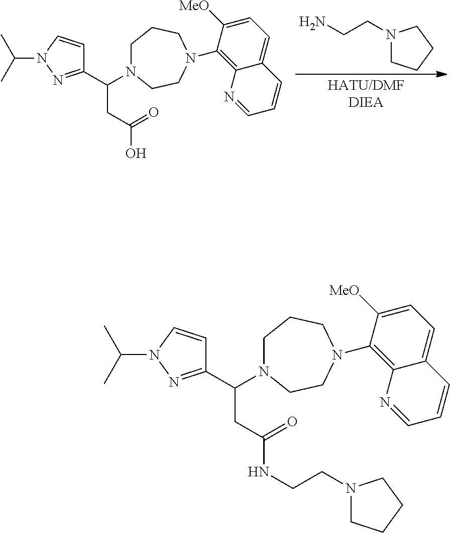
C1N(C(C2=NN(C(C)C)C=C2)CC(=O)O)CCN(C2=C3C(=CC=C2[MeO])C=CC=N3)CC1.N1(CCN)CCCC1.C1N(C(C2=NN(C(C)C)C=C2)CC(=O)NCCN2CCCC2)CCN(C2=C3C(=CC=C2[MeO])C=CC=N3)CC1
